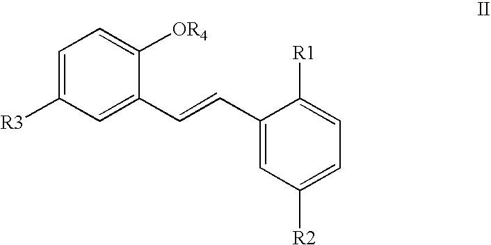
C1=C([R3])C=C(C=CC2=CC([R2])=CC=C2[R1])C([OR4])=C1
